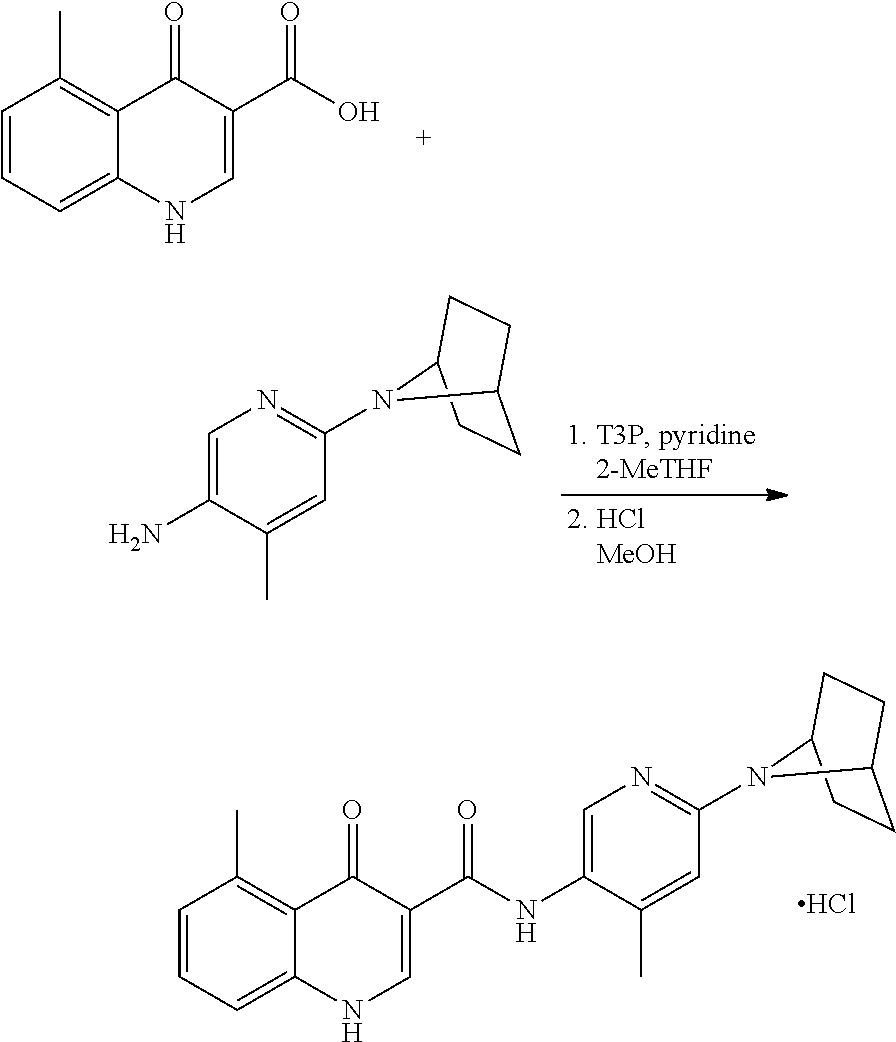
C1=CC=C2C(=C1C)C(=O)C(C(O)=O)=CN2.C1=C(N)C(C)=CC(N2C3CCC2CC3)=N1.C1=C(NC(C2=CNC3=CC=CC(C)=C3C2=O)=O)C(C)=CC(N2C3CCC2CC3)=N1.Cl
